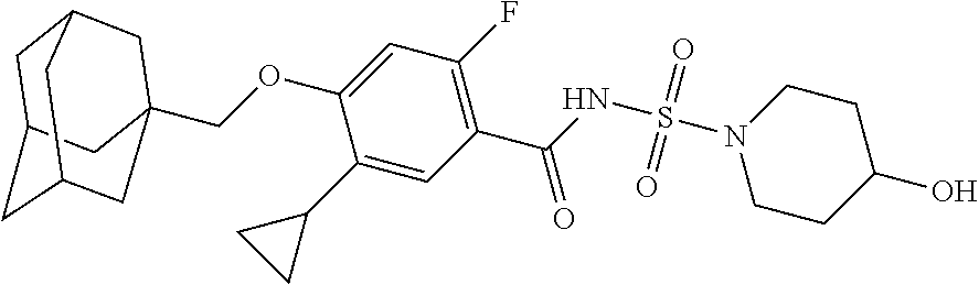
C12CC3CC(COC4=CC(F)=C(C(=O)NS(=O)(=O)N5CCC(O)CC5)C=C4C4CC4)(CC(C3)C1)C2
